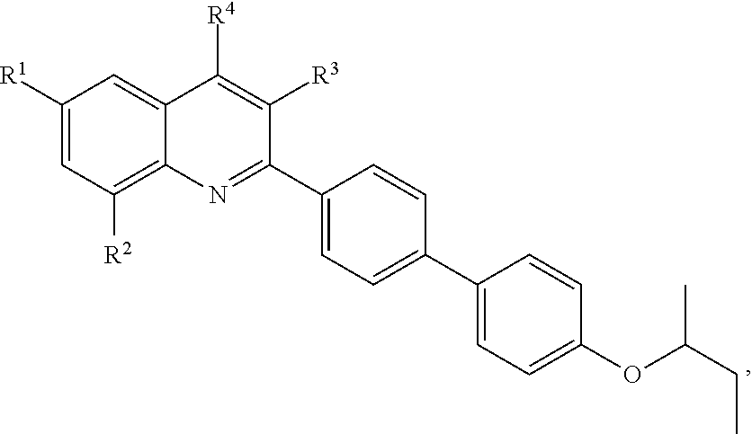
C1=CC(OC(CC)C)=CC=C1C1=CC=C(C2=NC3=C([R2])C=C([R1])C=C3C([R4])=C2[R3])C=C1
